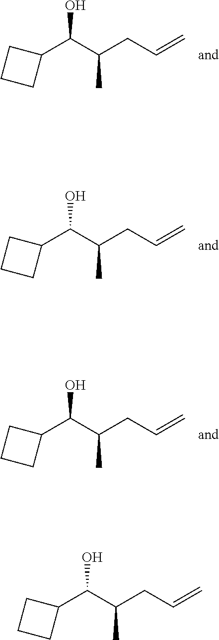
C1(C(C(CC=C)C)O)CCC1.C1(C(C(CC=C)C)O)CCC1.C1(C(C(CC=C)C)O)CCC1.C1(C(C(CC=C)C)O)CCC1
